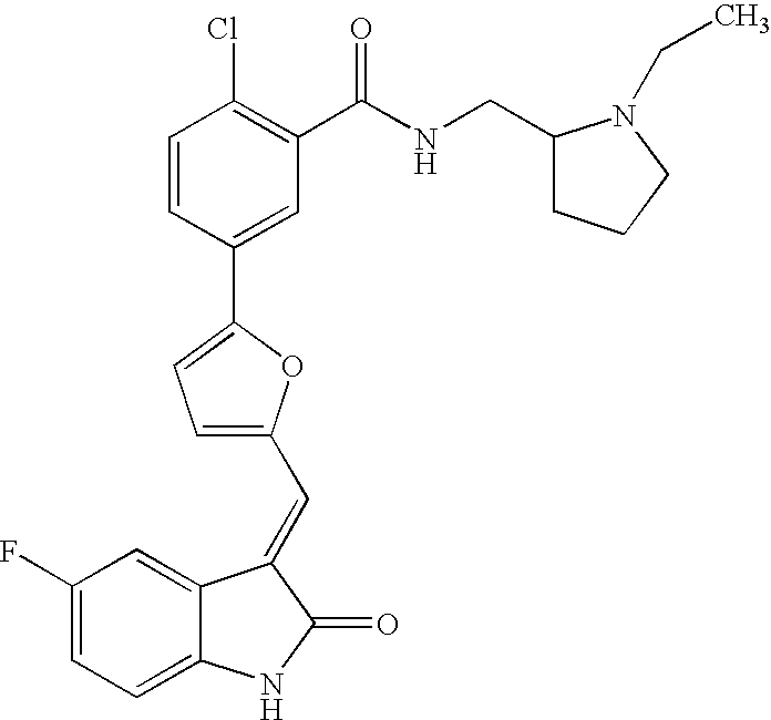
C1(F)=CC=C2C(=C1)C(=CC1=CC=C(C3=CC(C(NCC4CCCN4CC)=O)=C(Cl)C=C3)O1)C(=O)N2
